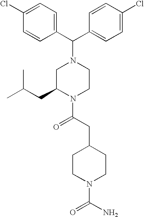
C(C1=CC=C(Cl)C=C1)(N1CC(CC(C)C)N(C(CC2CCN(C(N)=O)CC2)=O)CC1)C1=CC=C(Cl)C=C1
